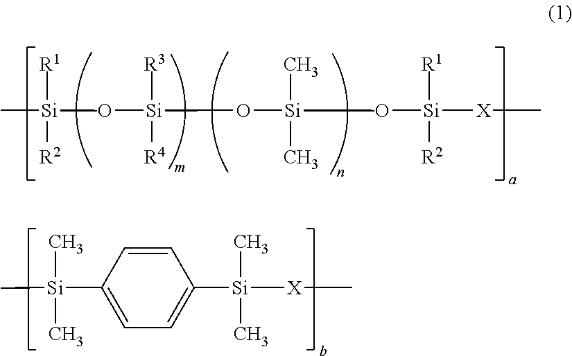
C[Si](O[Si](O[Si](O[Si]([R1])([R2])[X]C)(C)(C)C)(C)([R4])[R3])(C)([R2])[R1].C1=CC([Si](C)(C)C)=CC=C1[Si](C)(C)[X]C
